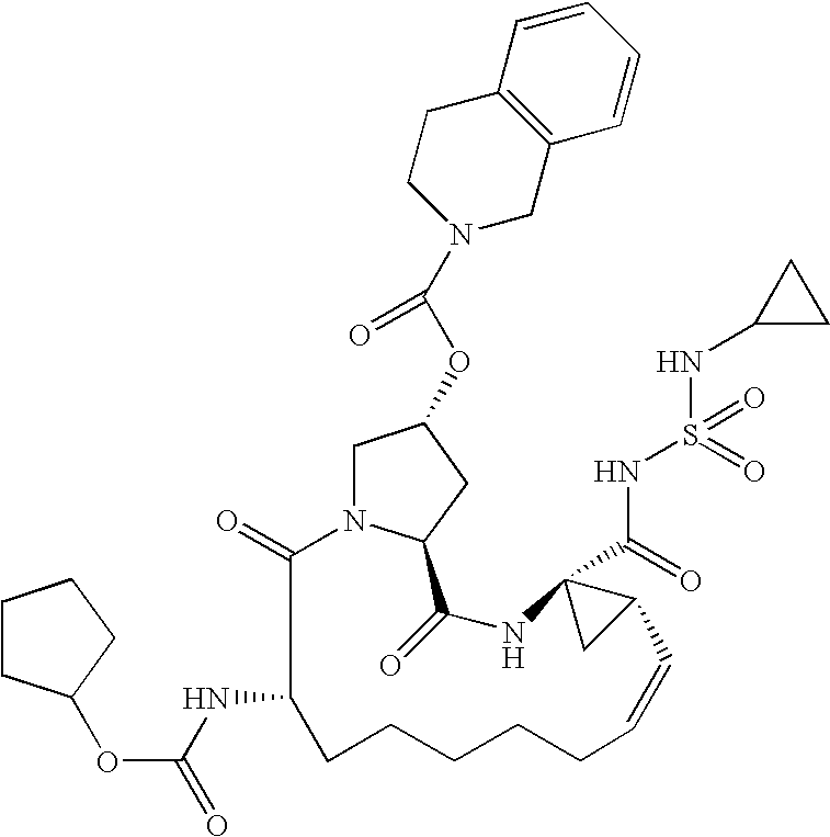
C1=CC2=C(C=C1)CN(C(OC1CN3C(=O)C(NC(=O)OC4CCCC4)CCCCCC=CC4C(C(=O)NS(=O)(NC5CC5)=O)(NC(=O)C3C1)C4)=O)CC2
